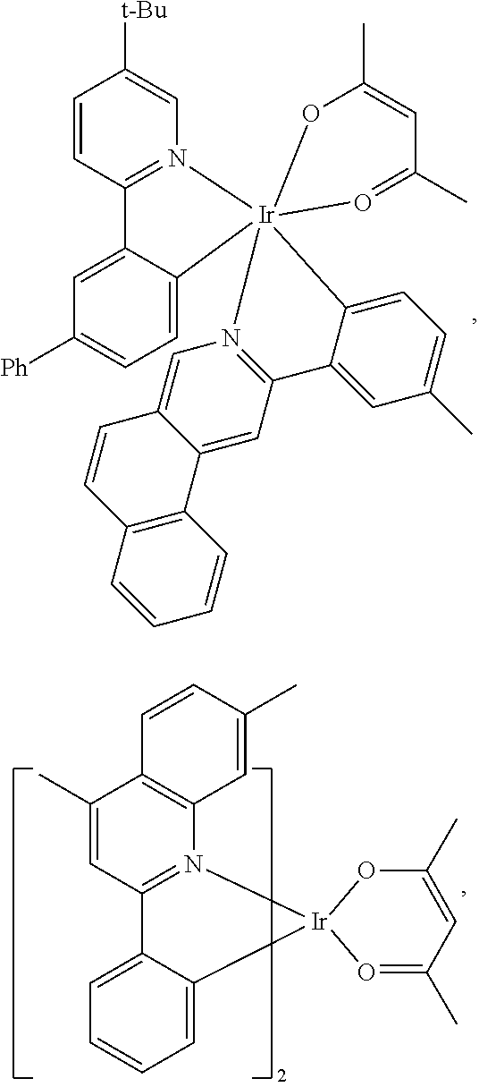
C1=CC2=N(C=C1[t-Bu])[Ir]13(C4=CC=C([Ph])C=C24)(C2=CC=C(C)C=C2C2=N1C=C1C(=C2)C2=C(C=C1)C=CC=C2)O=C(C)C=C(C)O3.C1(C)=CC2=N(C3=C1C=CC(C)=C3)[Ir]1(C3=CC=CC=C23)O=C(C)C=C(C)O1
